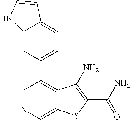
C1=NC=C2C(=C1C1=CC=C3C(=C1)NC=C3)C(N)=C(C(N)=O)S2
